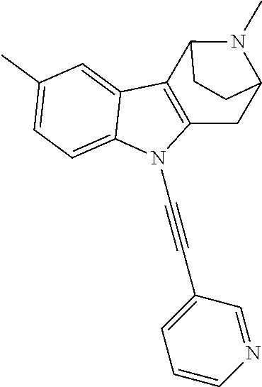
C1(C)=CC=C2C(=C1)C1=C(N2C#CC2=CC=CN=C2)CC2N(C)C1CC2
